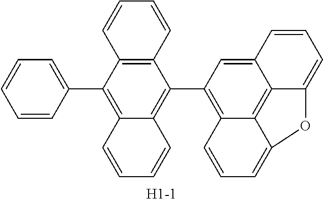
C12=C(C3=C4C5=C6C(=C3)C=CC=C6OC5=CC=C4)C3=C(C(C4=CC=CC=C4)=C1C=CC=C2)C=CC=C3.[H1-1]
